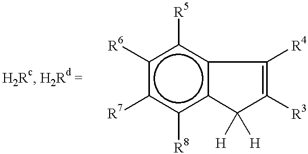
c1([R6])c([R7])c([R8])c2c(c1[R5])C([R4])=C([R3])C2([H])[H]
